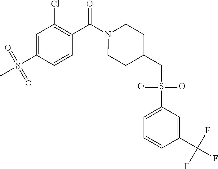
C1=C(S(C)(=O)=O)C=CC(C(=O)N2CCC(CS(C3=CC=CC(C(F)(F)F)=C3)(=O)=O)CC2)=C1Cl
